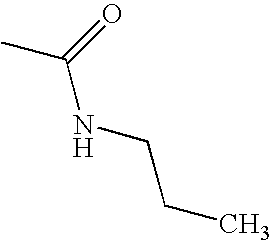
CC(=O)NCCC
